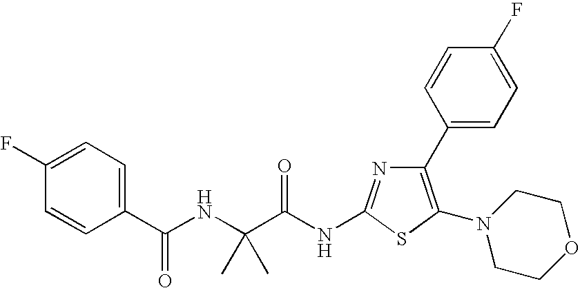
C1(C2=CC=C(F)C=C2)=C(N2CCOCC2)SC(NC(C(NC(C2=CC=C(F)C=C2)=O)(C)C)=O)=N1
